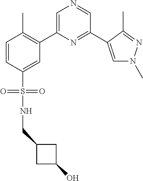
C1=CC(S(=O)(=O)NCC2CC(O)C2)=CC(C2=CN=CC(C3=CN(C)N=C3C)=N2)=C1C
